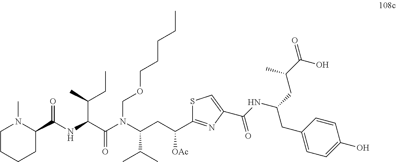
C1N(C)C(C(NC(C(N(C(CC(C2=NC(C(NC(CC(C)C(=O)O)CC3=CC=C(O)C=C3)=O)=CS2)[OAc])C(C)C)COCCCCC)=O)C(CC)C)=O)CCC1
